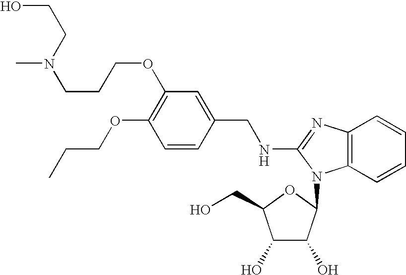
C1(OCCC)=C(OCCCN(C)CCO)C=C(CNC2=NC3=C(C=CC=C3)N2C2C(O)C(O)C(CO)O2)C=C1
